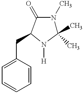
C1(C)(C)N(C)C(=O)C(CC2=CC=CC=C2)N1[H]
